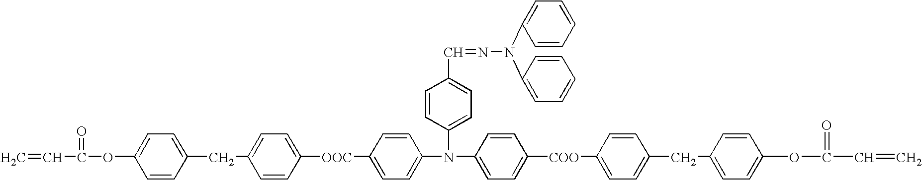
C=CC(=O)OC1=CC=C(CC2=CC=C([OOC]C3=CC=C(N(C4=CC=C(C=NN(C5=CC=CC=C5)C5=CC=CC=C5)C=C4)C4=CC=C([COO]C5=CC=C(CC6=CC=C(OC(=O)C=C)C=C6)C=C5)C=C4)C=C3)C=C2)C=C1
